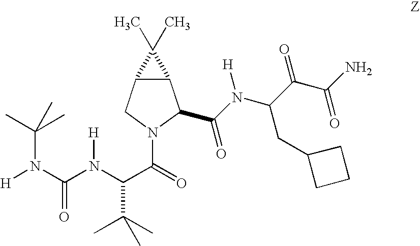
C12C(CN(C(=O)C(N(C(N([H])C(C)(C)C)=O)[H])C(C)(C)C)C1C(N(C(C(C(N)=O)=O)CC1CCC1)[H])=O)C2(C)C
